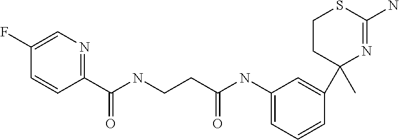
C1=C(NC(CCNC(C2=NC=C(F)C=C2)=O)=O)C=C(C2(C)CCSC(N)=N2)C=C1
